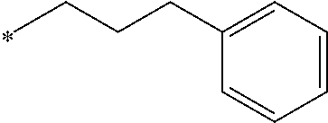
C1=CC=C(CCCC)C=C1
